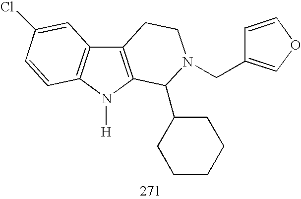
C12=C(N([H])C3=C1C=C(Cl)C=C3)C(C1CCCCC1)N(CC1=COC=C1)CC2
